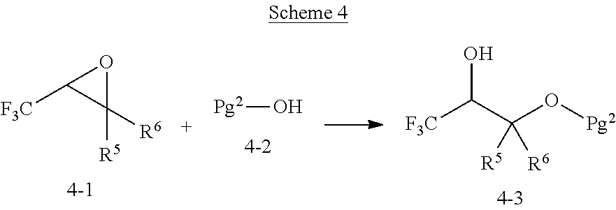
O1C([F3C])C1([R5])[R6].[Pg2]O.[F3C]C(C(O[Pg2])([R5])[R6])O
